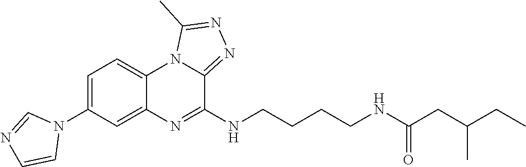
N1(C2=CC=C3C(=C2)N=C(NCCCCNC(CC(CC)C)=O)C2=NN=C(C)N32)C=NC=C1
